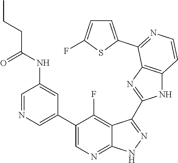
C1=NC=C(C2=CN=C3C(=C2F)C(C2=NC4=C(N2)C=CN=C4C2=CC=C(F)S2)=N[N H]3)C=C1NC(CCC)=O
